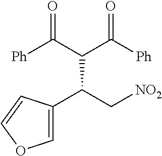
C1=C(C(C[NO2])C(C(=O)[Ph])C(=O)[Ph])C=CO1
